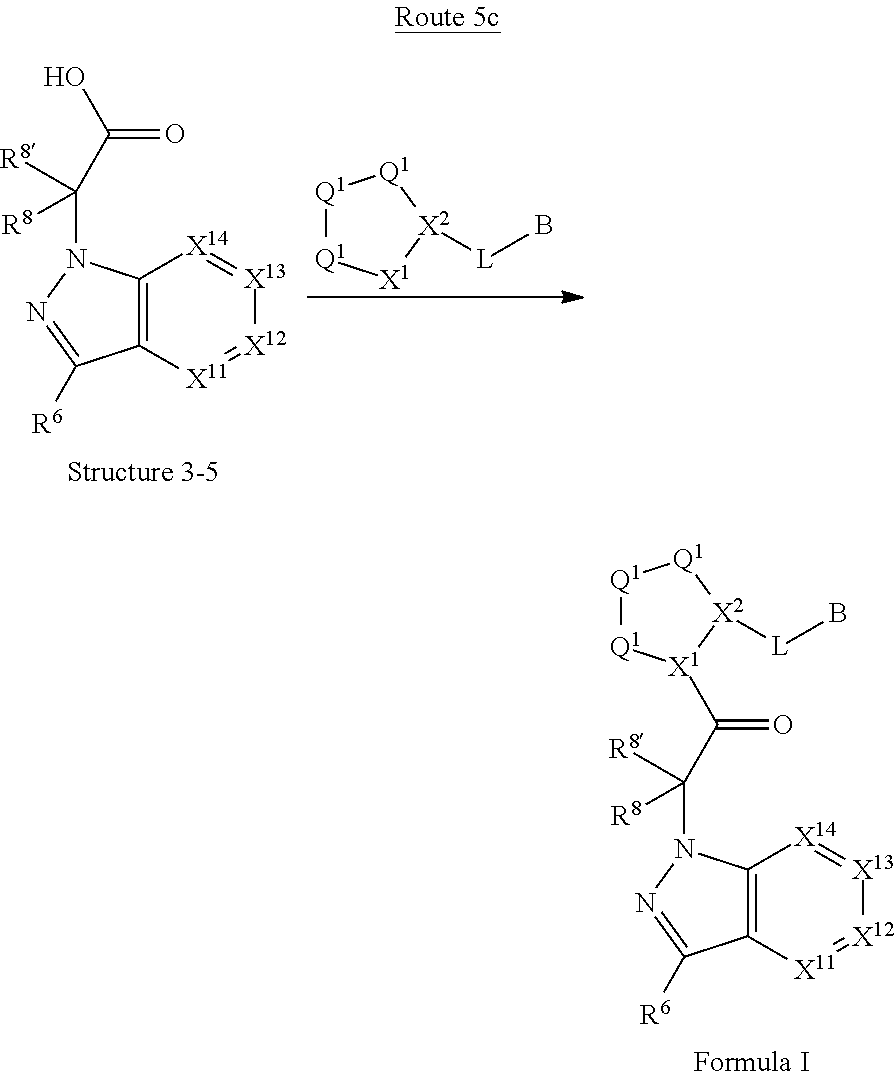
C12=C(C([R6])=NN1C(C(=O)[X1]1[Q1][Q1][Q1][X2]1[L]B)([R8])[R8])[X11]=[X12][X13]=[X14]2.[Q1]1[Q1][X1][X2]([L]B)[Q1]1.C12=C(C([R6])=NN1C(C(=O)O)([R8])[R8])[X11]=[X12][X13]=[X14]2
